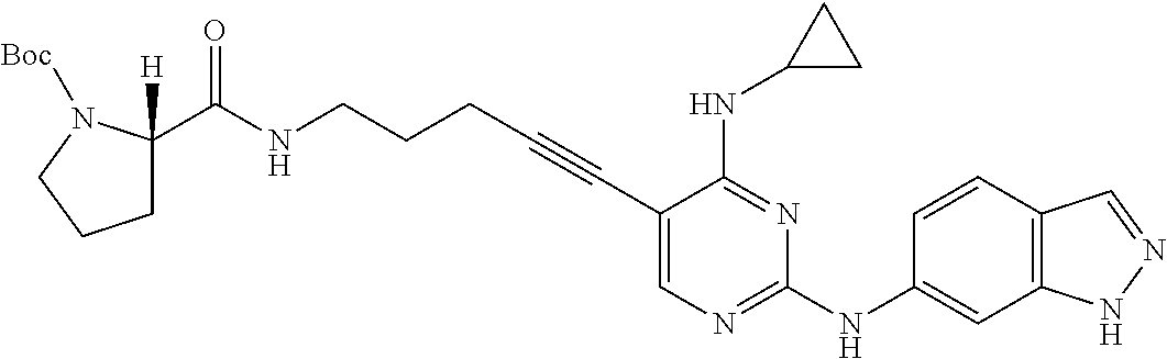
C1(C#CCCCNC(=O)C2([H])CCCN2[Boc])=CN=C(NC2=CC3=C(C=C2)C=NN3)N=C1NC1CC1
